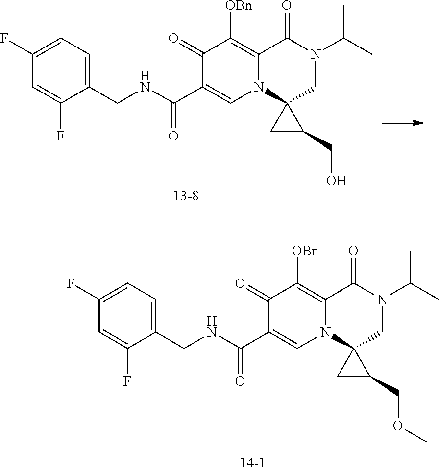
C1(F)=CC=C(CNC(C2=CN3C(=C([OBn])C2=O)C(=O)N(C(C)C)CC32CC2CO)=O)C(F)=C1.[13-8].C1(F)=CC=C(CNC(C2=CN3C(=C([OBn])C2=O)C(=O)N(C(C)C)CC32CC2COC)=O)C(F)=C1.[14-1]
